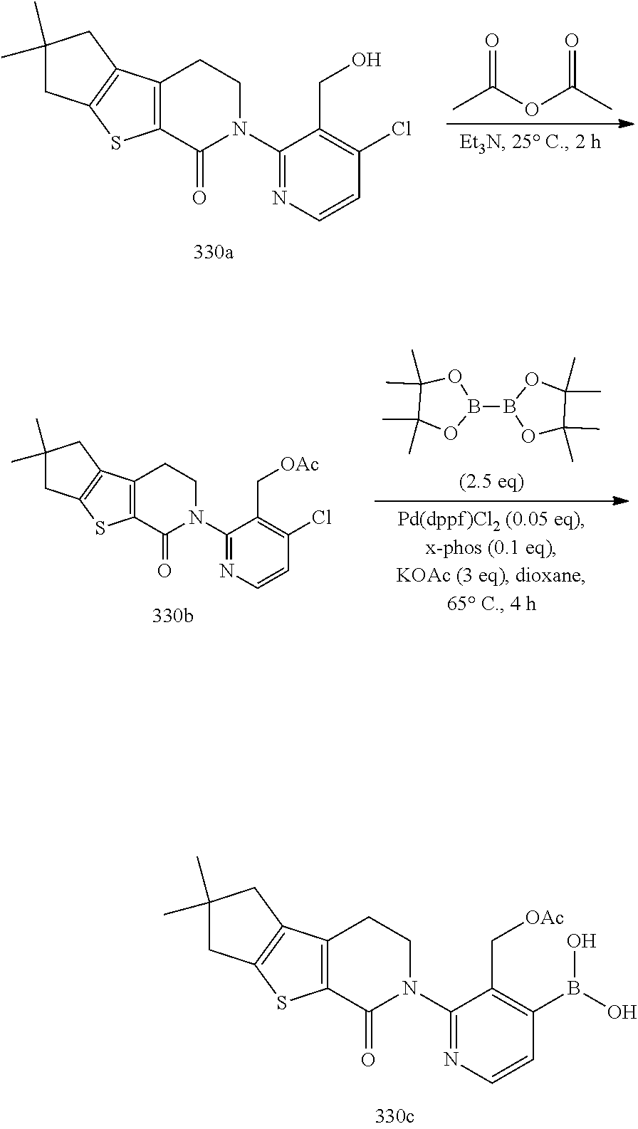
C1(N2CCC3=C(C2=O)SC2=C3CC(C)(C)C2)=NC=CC(Cl)=C1CO.CC(OC(C)=O)=O.C1(N2CCC3=C(C2=O)SC2=C3CC(C)(C)C2)=NC=CC(Cl)=C1C[OAc].B1(B2OC(C)(C)C(C)(C)O2)OC(C)(C)C(C)(C)O1.C1(N2CCC3=C(C2=O)SC2=C3CC(C)(C)C2)=NC=CC(B(O)O)=C1C[OAc]
